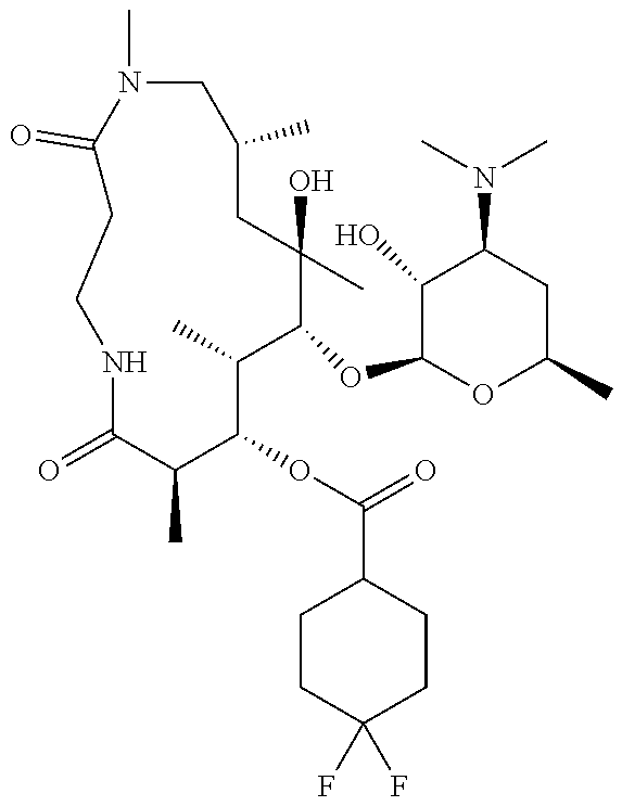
N1C(=O)C(C)C(OC(C2CCC(F)(F)CC2)=O)C(C)C(OC2OC(C)CC(N(C)C)C2O)C(C)(O)CC(C)CN(C)C(=O)CC1
